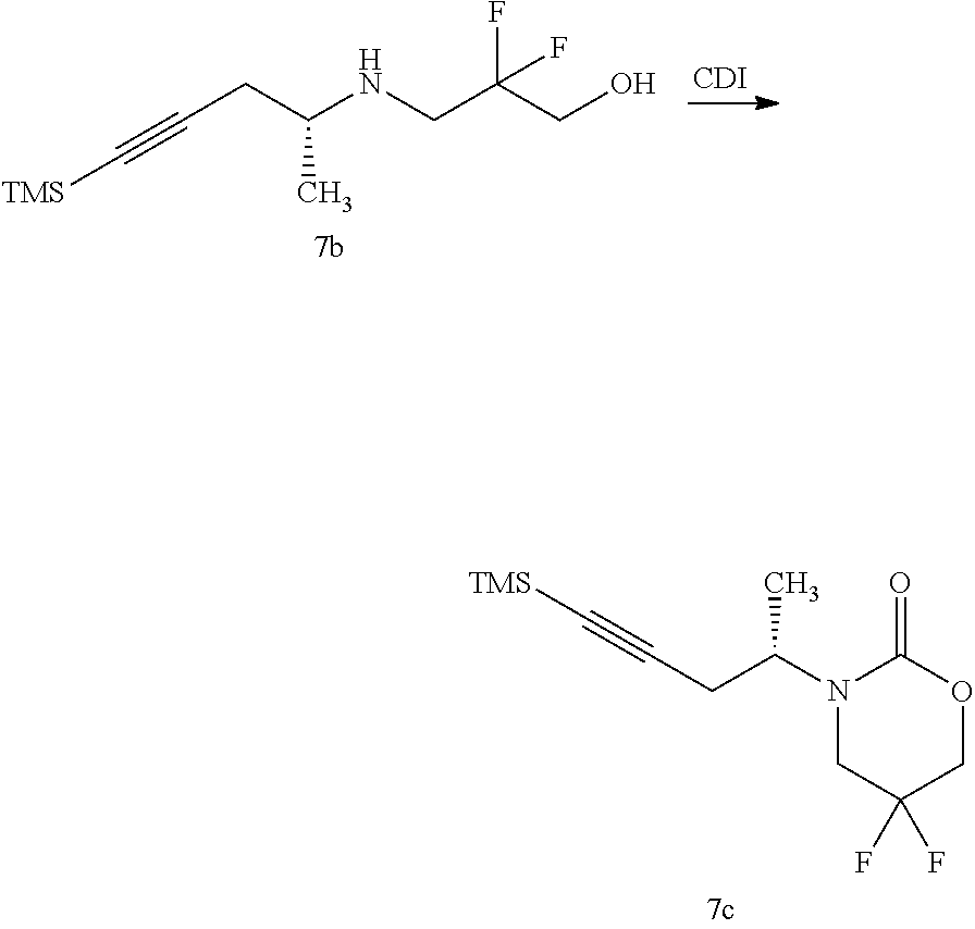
C(#C[TMS])CC(NCC(CO)(F)F)C.[CDI].O=C1OCC(F)(F)CN1C(CC#C[TMS])C
